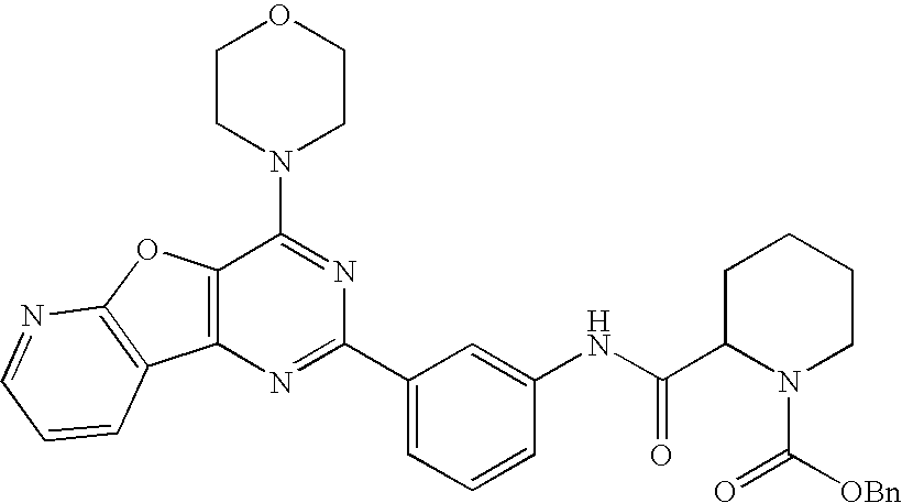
C1=NC2=C(C=C1)C1=C(O2)C(N2CCOCC2)=NC(C2=CC=CC(NC(C3N(C([OBn])=O)CCCC3)=O)=C2)=N1
